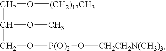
C(C(OC)CO[P(O)2]O[CH2CH2N(CH3)3])O[(CH2)17CH3]
